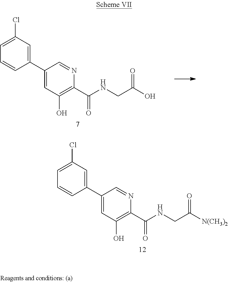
C1=C(Cl)C=C(C2=CC(O)=C(C(NCC([N(CH3)2])=O)=O)N=C2)C=C1.C1=C(Cl)C=C(C2=CC(O)=C(C(NCC(O)=O)=O)N=C2)C=C1
